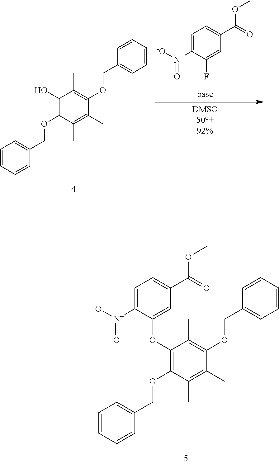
C1=C(F)C([N+]([-O])=O)=CC=C1C(=O)OC.C1=CC=CC(COC2=C(O)C(C)=C(OCC3=CC=CC=C3)C(C)=C2C)=C1.C1=CC=CC(COC2=C(OC3=CC(C(=O)OC)=CC=C3[N+]([-O])=O)C(C)=C(OCC3=CC=CC=C3)C(C)=C2C)=C1
